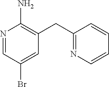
N1=CC(Br)=CC(CC2=NC=CC=C2)=C1N
